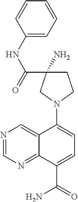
N1=CN=C2C(=C1)C(N1CCC(C(=O)NC3=CC=CC=C3)(N)C1)=CC=C2C(=O)N
